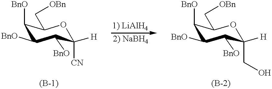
O1C([CN])([H])C([BnO])C([BnO])C([BnO])C1C[OBn].O1C(CO)([H])C([BnO])C([BnO])C([BnO])C1C[OBn]
